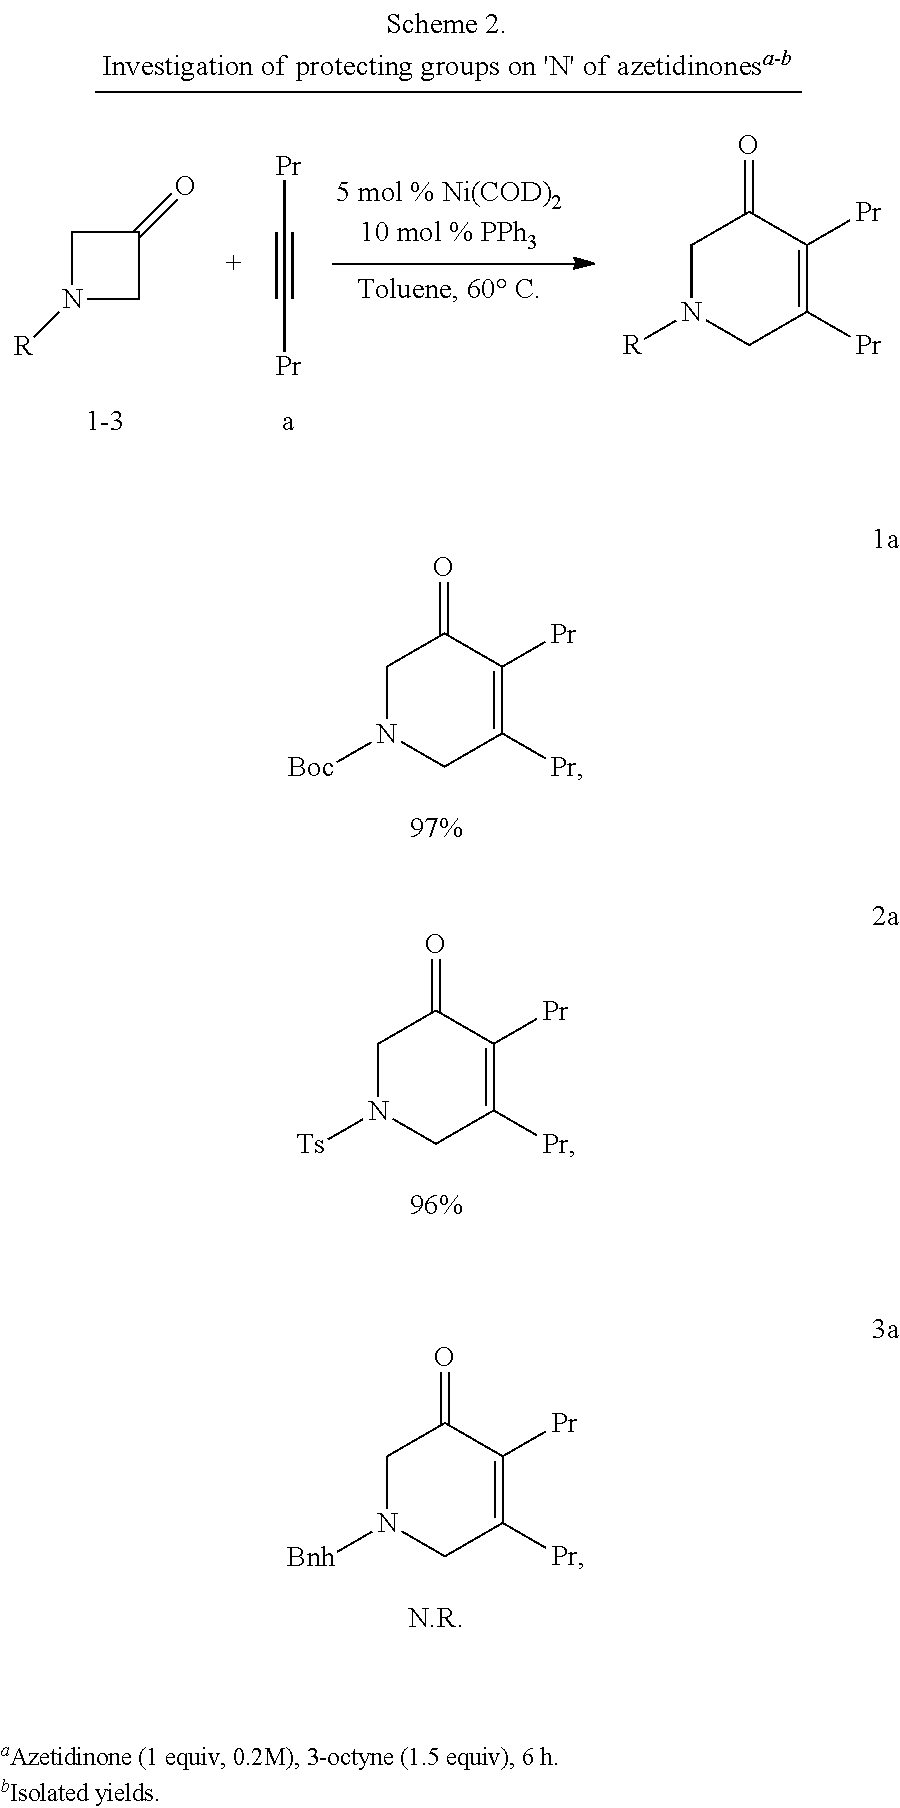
C([Pr])#C[Pr].C1(=O)CN([R])C1.C1N([R])CC([Pr])=C([Pr])C1=O.C1N([Boc])CC([Pr])=C([Pr])C1=O.C1N([Ts])CC([Pr])=C([Pr])C1=O.C1N([Bnh])CC([Pr])=C([Pr])C1=O
